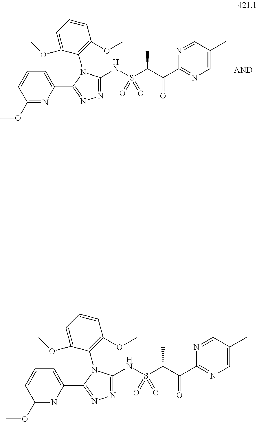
C1(OC)=NC(C2=NN=C(NS(C(C(C3=NC=C(C)C=N3)=O)C)(=O)=O)N2C2=C(OC)C=CC=C2OC)=CC=C1.C1(OC)=NC(C2=NN=C(NS(C(C(C3=NC=C(C)C=N3)=O)C)(=O)=O)N2C2=C(OC)C=CC=C2OC)=CC=C1
